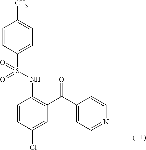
C1=CC(S(NC2=C(C(C3=CC=NC=C3)=O)C=C(Cl)C=C2)(=O)=O)=CC=C1C
